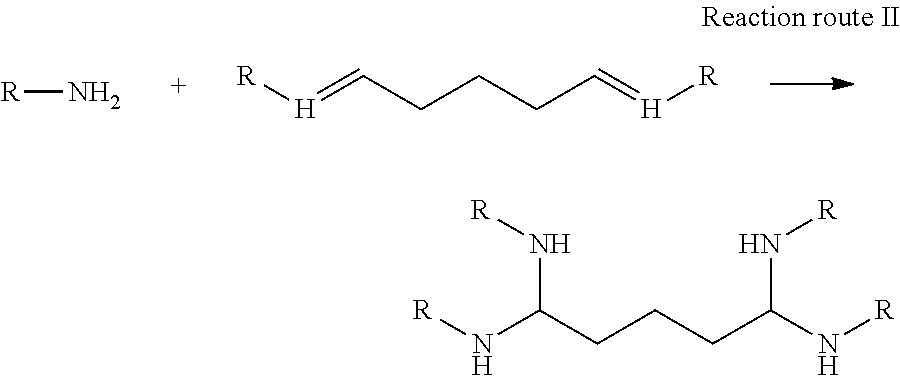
[R]N.[R][H]=CCCCC=[H][R].[R]NC(CCCC(N[R])N[R])N[R]
